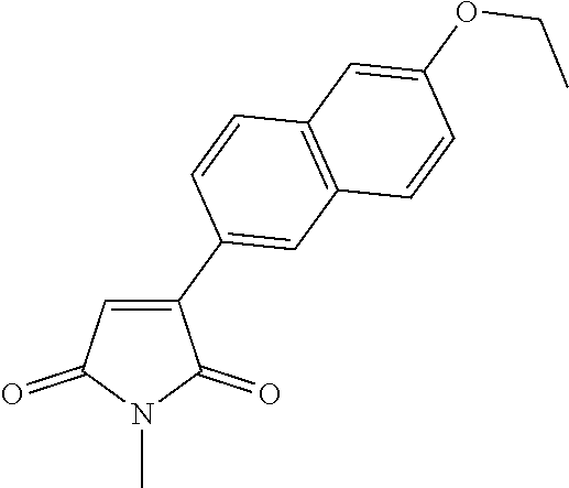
C1(C2=CC3=C(C=C2)C=C(OCC)C=C3)=CC(=O)N(C)C1=O
